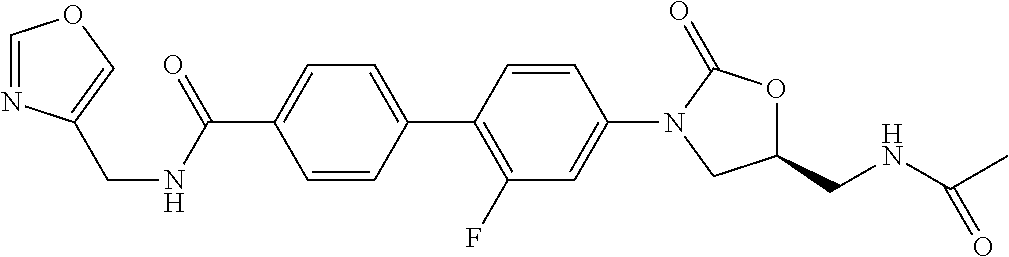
C1=CC(C2=C(F)C=C(N3CC(CNC(C)=O)OC3=O)C=C2)=CC=C1C(NCC1=COC=N1)=O
